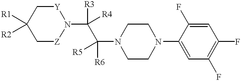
C1([R1])([R2])C[Z]N(C([R3])([R4])C(N2CCN(C3=CC(F)=C(F)C=C3F)CC2)([R6])[R5])[Y]C1
